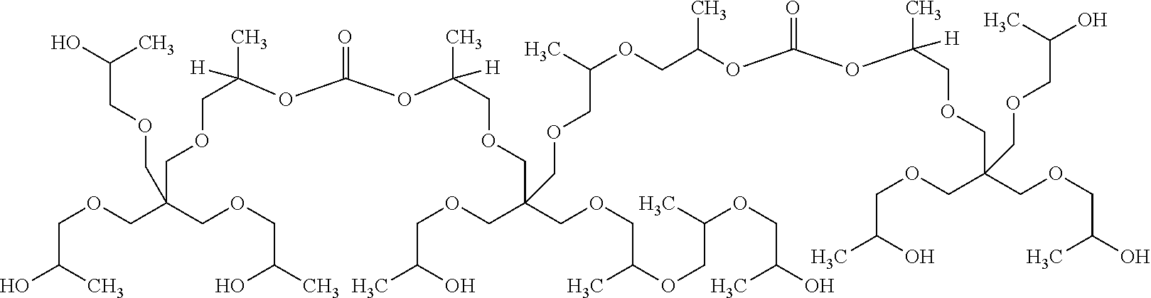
C(OCC(C)O)C(COCC(O)C)(COCC(O)C)COCC(C)([H])OC(=O)OC(COCC(COCC(OCC(OCC(O)C)C)C)(COCC(C)O)COCC(C)OCC(OC(OC(COCC(COCC(O)C)(COCC(C)O)COCC(O)C)(C)[H])=O)C)(C)[H]
